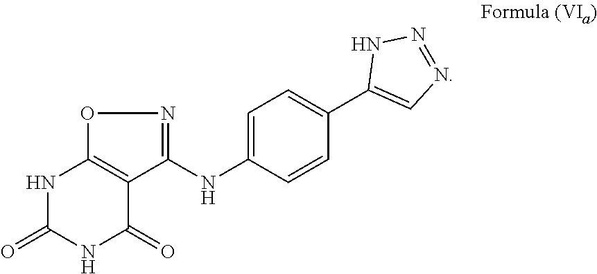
N1C(=O)NC(=O)C2=C1ON=C2NC1=CC=C(C2=CN=NN2)C=C1
